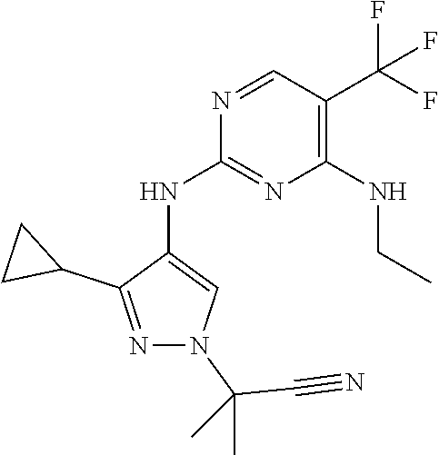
N1=CC(C(F)(F)F)=C(NCC)N=C1NC1=CN(C(C)(C#N)C)N=C1C1CC1
